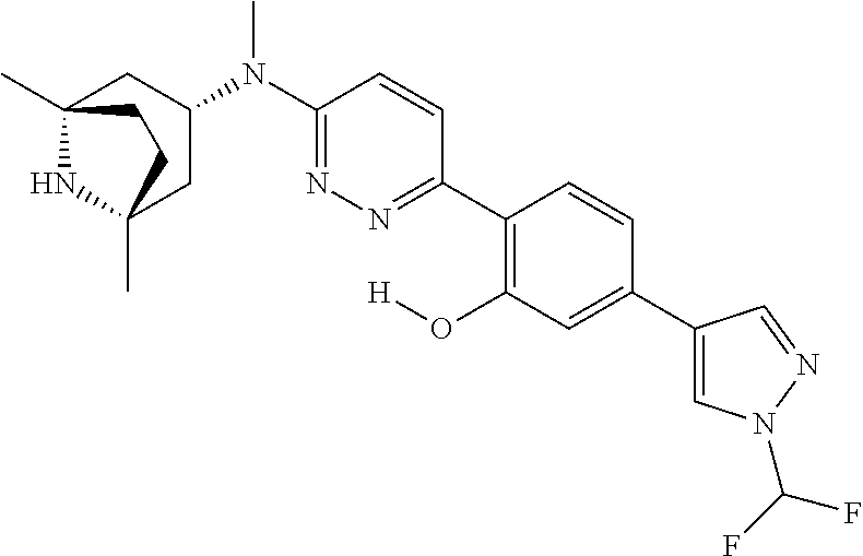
C12(C)NC(C)(CC(N(C3=NN=C(C4=C(O[H])C=C(C5=CN(C(F)F)N=C5)C=C4)C=C3)C)C1)CC2
